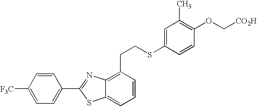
C1=CC([F3C])=CC=C1C1=NC2=C(CCSC3=CC(C)=C(OC[CO2H])C=C3)C=CC=C2S1
